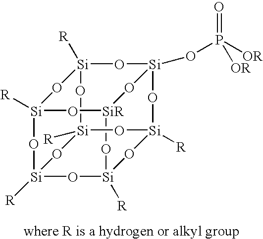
O1[Si]2([R])O[Si]3([R])O[Si]4([R])O[SiR]5O[Si]([R])(O[Si]([R])(O4)O2)O[Si]1([R])O[Si](OP(=O)([OR])[OR])(O3)O5
